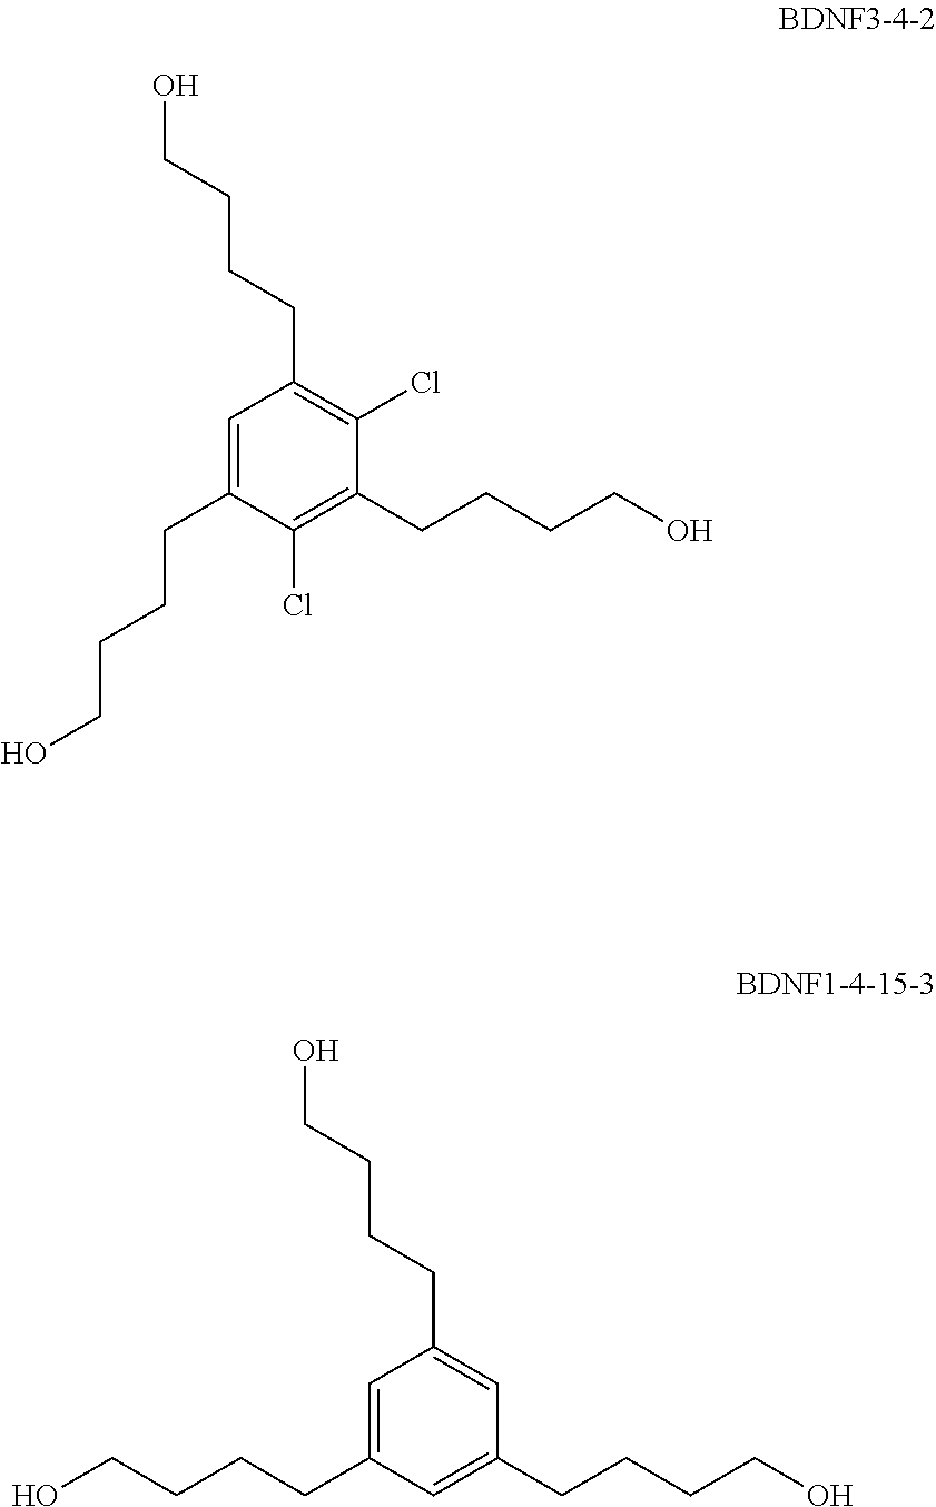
C1=C(CCCCO)C(Cl)=C(CCCCO)C(Cl)=C1CCCCO.C1=C(CCCCO)C=C(CCCCO)C=C1CCCCO
